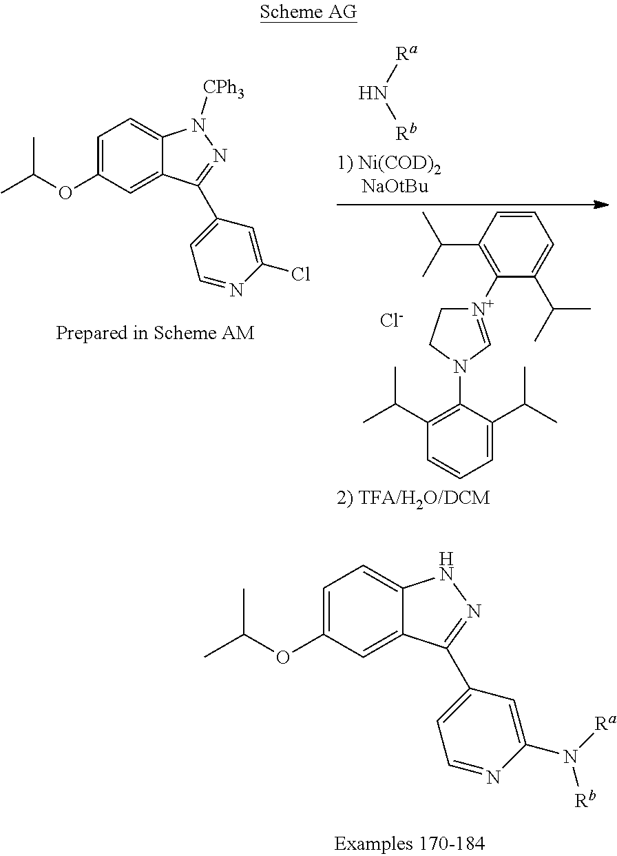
C1=C(OC(C)C)C=C2C(=C1)NN=C2C1=CC=NC(N([Rb])[Ra])=C1.[Ra]N[Rb].C1=C(C(C)C)C(N2C=[N+](C3=C(C(C)C)C=CC=C3C(C)C)CC2)=C(C(C)C)C=C1.[Cl-].C1=C(OC(C)C)C=C2C(=C1)N([CPh3])N=C2C1=CC=NC(Cl)=C1
